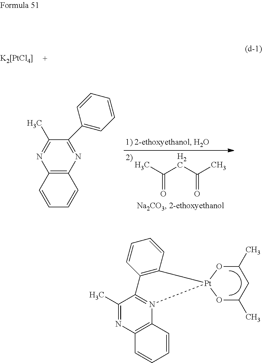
[K2[PtCl4]].C(CC(C)=O)(C)=O.C12=C(N=C(C3=CC=CC=C3)C(C)=N1)C=CC=C2.C1(C)=NC2=C(N3=C1C1=C(C=CC=C1)[Pt]31OC(C)CC(C)O1)C=CC=C2
